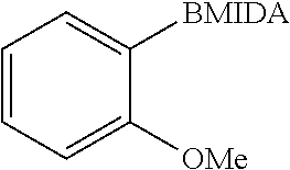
C1=CC=C([OMe])C([BMIDA])=C1
